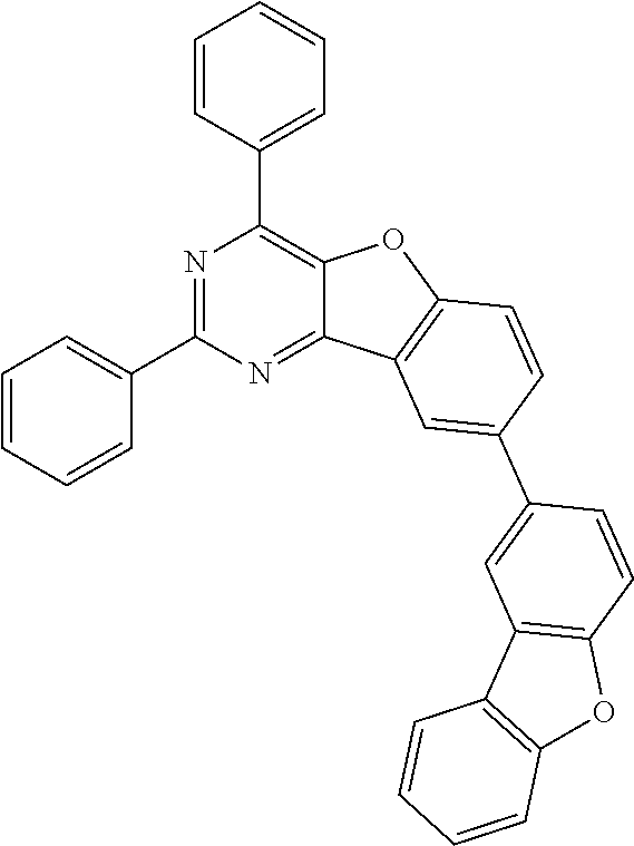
N1=C(C2=CC=CC=C2)N=C2C(=C1C1=CC=CC=C1)OC1=C2C=C(C2=CC3=C(C=C2)OC2=C3C=CC=C2)C=C1
